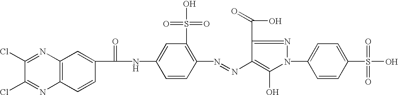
N(C1=CC(S(O)(=O)=O)=C(N=NC2=C(O)N(C3=CC=C(S(=O)(=O)O)C=C3)N=C2C(O)=O)C=C1)C(=O)C1=CC2=C(C=C1)N=C(Cl)C(Cl)=N2
